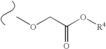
COCC(O[R4])=O
